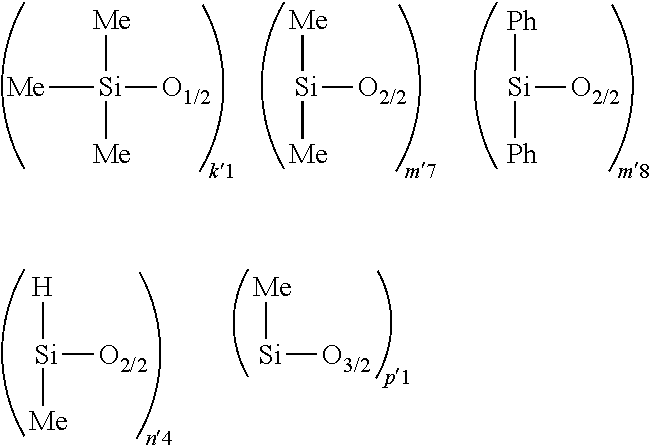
[Me][Si]([O2/2])[Me].[Me][Si]([Me])([O1/2])[Me].[Ph][Si]([O2/2])[Ph].[H][Si]([O2/2])[Me].[Me][Si][O3/2]
